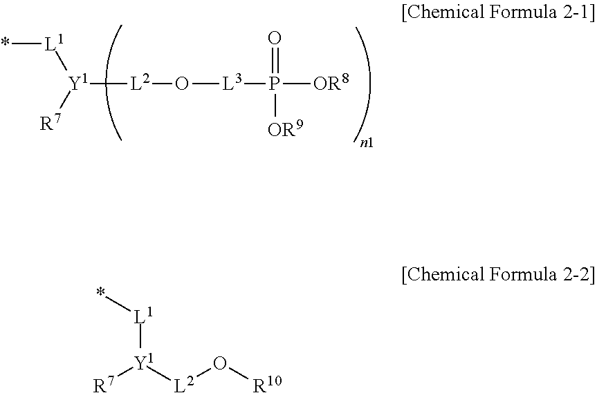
*[L1][Y1]([L2]O[L3]P(=O)([OR8])[OR9])[R7].[L1]([Y1]([L2]O[R10])[R7])*
